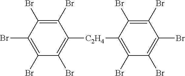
C1(Br)=C(Br)C(Br)=C(Br)C([C2H4]C2=C(Br)C(Br)=C(Br)C(Br)=C2Br)=C1Br
